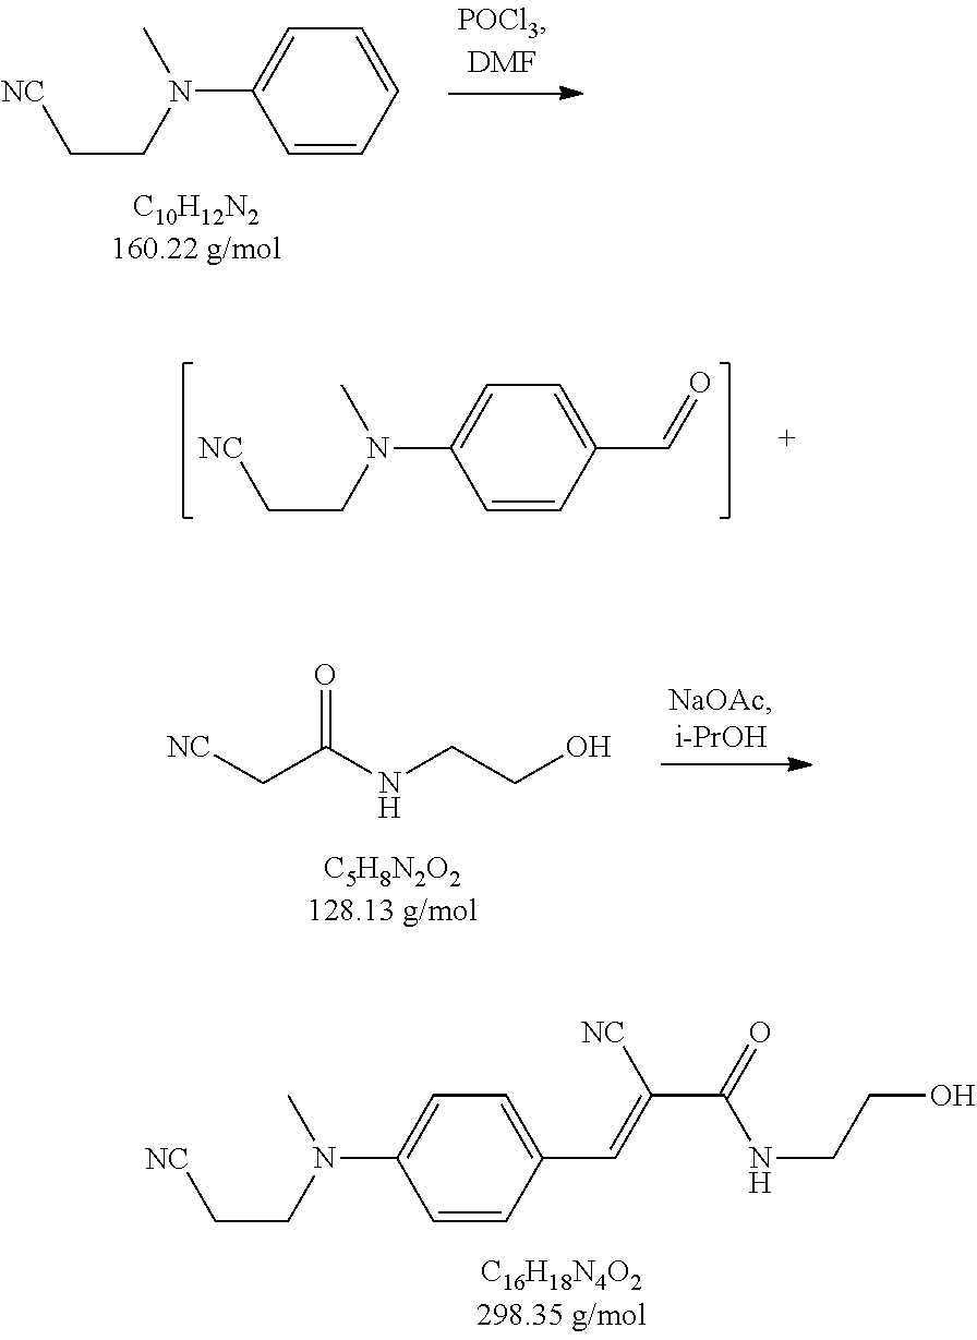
C1(C=C(C(=O)NCCO)[NC])=CC=C(N(C)CC[NC])C=C1.C1=CC=C(N(C)CC[NC])C=C1.C1(C=O)=CC=C(N(C)CC[NC])C=C1.[NC]CC(NCCO)=O
